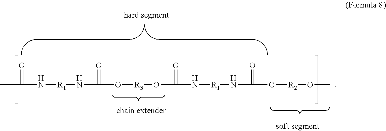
CC(=O)N[R1]NC(=O)O[R3]OC(=O)N[R1]NC(=O)O[R2]OC
